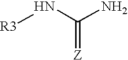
C(=[Z])(N[R3])N
